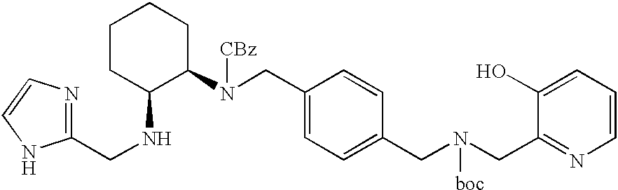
N(CC1=CC=C(CN(CC2=NC=CC=C2O)[boc])C=C1)(C1CCCCC1NCC1=NC=CN1)[CBz]
